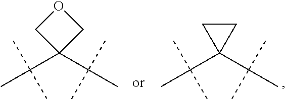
C1C(C(C)(C)C)(C(C)(C)C)CO1.C1(C(C)(C)C)(C(C)(C)C)CC1
